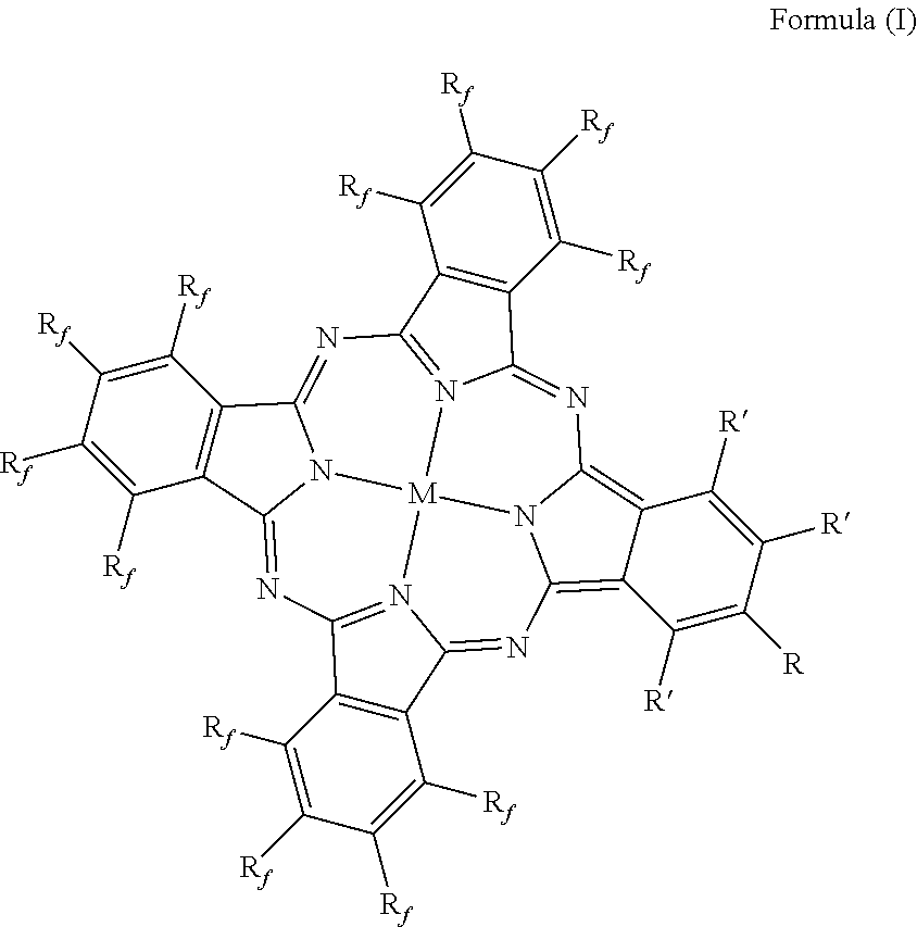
N1=C2N3C(=NC4=N5C(=NC6=C7C(=C8N6[M]35N3=C1C1=C(C3=N8)C([Rf])=C([Rf])C([Rf])=C1[Rf])C([R])=C([R])C([R])=C7[R])C1=C4C([Rf])=C([Rf])C([Rf])=C1[Rf])C1=C2C([Rf])=C([Rf])C([Rf])=C1[Rf]
